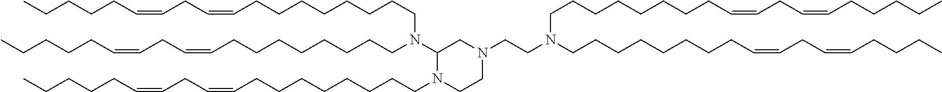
C(CCCCCCCC=CCC=CCCCCC)N(CCCCCCCCC=CCC=CCCCC)CCN1CCN(CCCCCCCCC=CCC=CCCCCC)C(N(CCCCCCCCC=CCC=CCCCCC)CCCCCCCCC=CCC=CCCCCC)C1
